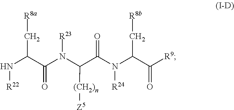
N(C(C(N(C(C(N(C(C([R9])=O)C[R8b])[R24])=O)[(CH2)n][Z5])[R23])=O)C[R8a])[R22]
